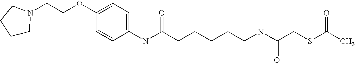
C1CN(CCOC2=CC=C(NC(CCCCCNC(CSC(C)=O)=O)=O)C=C2)CC1
